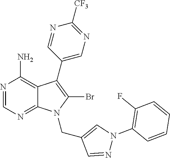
N1=CN=C2C(=C1N)C(C1=CN=C([CF3])N=C1)=C(Br)N2CC1=CN(C2=C(F)C=CC=C2)N=C1
